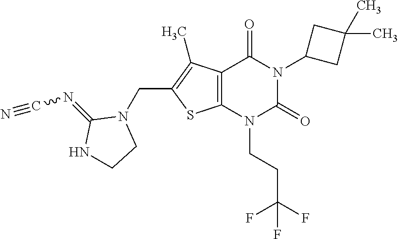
C12=C(N(CCC(F)(F)F)C(=O)N(C3CC(C)(C)C3)C1=O)SC(CN1C(=NC#N)NCC1)=C2C
